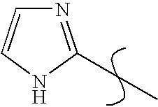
N1=C(CC)NC=C1
